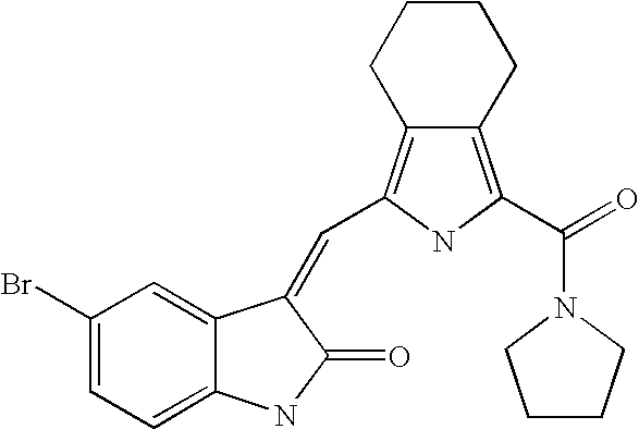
C1(Br)=CC=C2C(=C1)C(=CC1=C3CCCCC3=C(C(=O)N3CCCC3)N1)C(=O)N2
